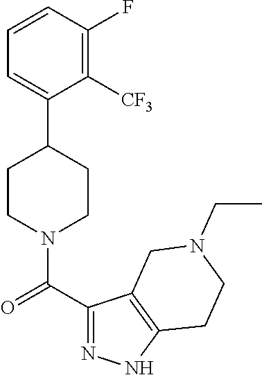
C1=CC(F)=C([CF3])C(C2CCN(C(C3=NNC4=C3CN(CC)CC4)=O)CC2)=C1
